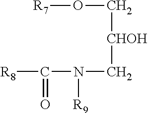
[R7]OC[CHOH]CN(C([R8])=O)[R9]
